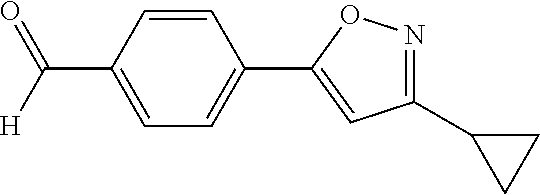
C1=CC(C([H])=O)=CC=C1C1=CC(C2CC2)=NO1
